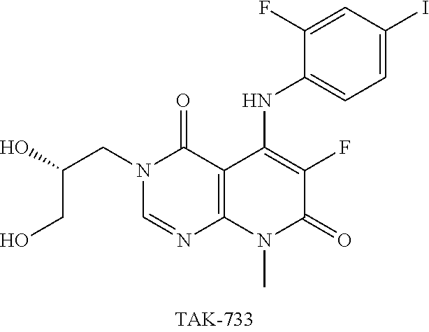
C12=C(C(=O)N(CC(CO)O)C=N1)C(NC1=CC=C(I)C=C1F)=C(F)C(=O)N2C
